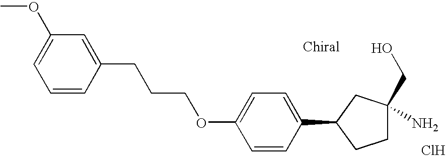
Cl.C1=CC(C2CCC(N)(CO)C2)=CC=C1OCCCC1=CC(OC)=CC=C1
